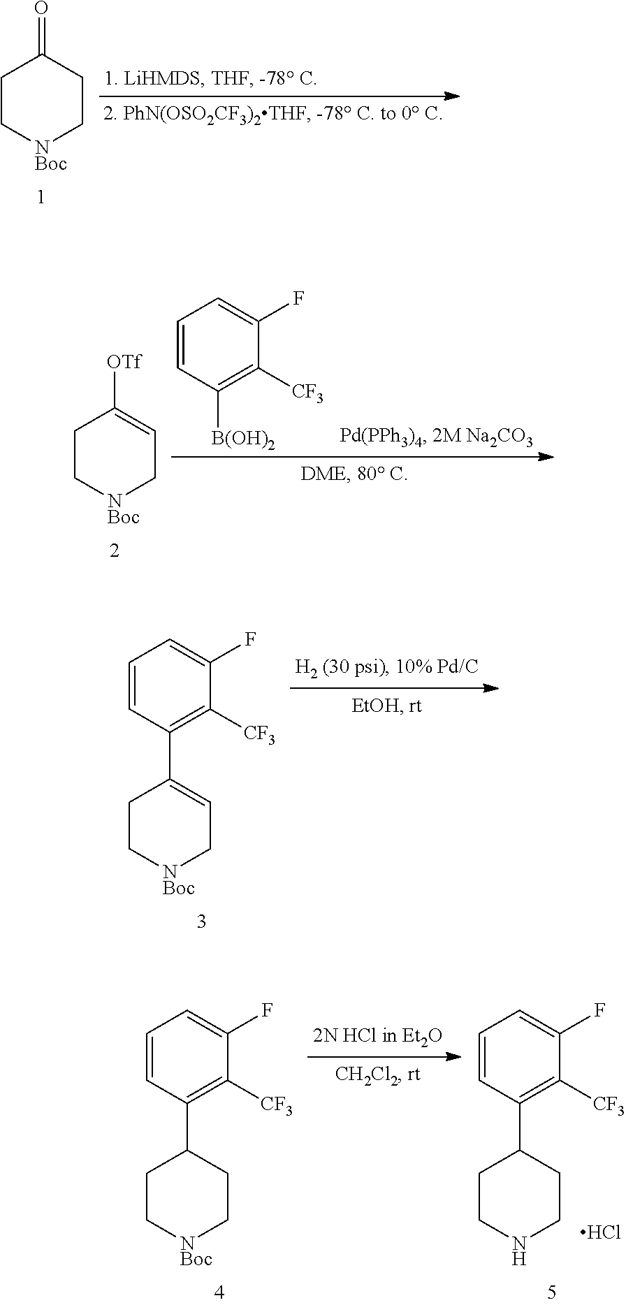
C1C[NBoc]CCC1=O.C1C[NBoc]CC=C1[OTf].C1=CC([B(OH)2])=C([CF3])C(F)=C1.C1C[NBoc]CC=C1C1=C([CF3])C(F)=CC=C1.C1C[NBoc]CCC1C1=C([CF3])C(F)=CC=C1.C1CNCCC1C1=C([CF3])C(F)=CC=C1.Cl
